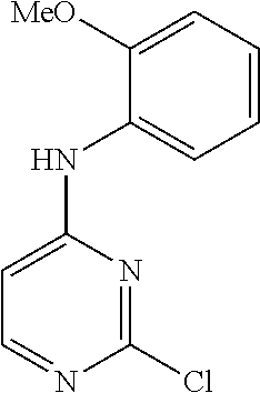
C1=CC=C([MeO])C(NC2=CC=NC(Cl)=N2)=C1
